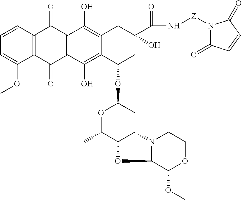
C1=CC2=C(C(OC)=C1)C(=O)C1=C(C2=O)C(O)=C2C(=C1O)C(OC1OC(C)C3C(C1)N1C(O3)C(OC)OCC1)CC(O)(C(N[Z]N1C(=O)C=CC1=O)=O)C2
